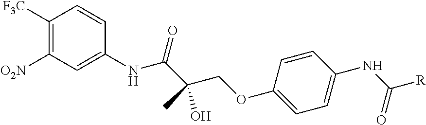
C1([F3C])=C([O2N])C=C(NC(C(COC2=CC=C(NC(=O)[R])C=C2)(C)O)=O)C=C1
